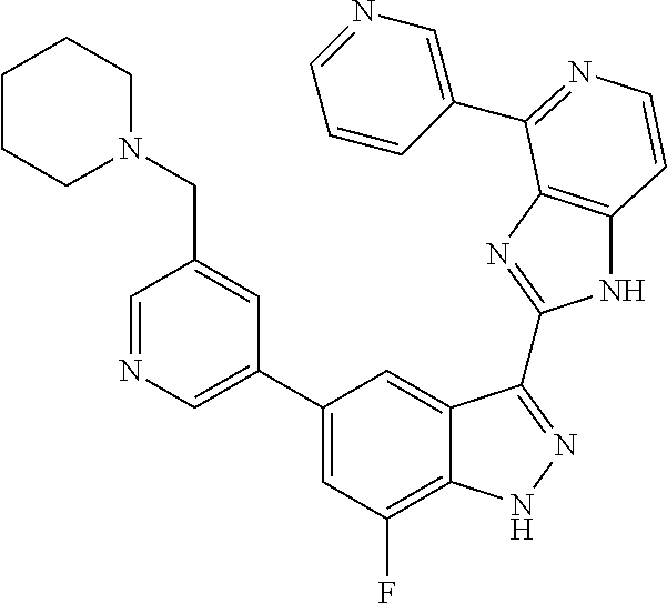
C1(C2=CN=CC(CN3CCCCC3)=C2)=CC(F)=C2C(=C1)C(C1=NC3=C(N1)C=CN=C3C1=CN=CC=C1)=NN2
